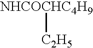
[NHCOCHC4H9][C2H5]
